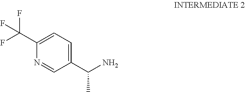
C1(C(N)C)=CC=C(C(F)(F)F)N=C1
